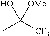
CC([CF3])(O)[OMe]
